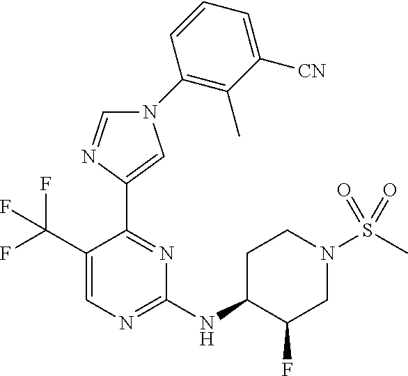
C1(NC2C(F)CN(S(C)(=O)=O)CC2)=NC=C(C(F)(F)F)C(C2=CN(C3=C(C)C([CN])=CC=C3)C=N2)=N1
